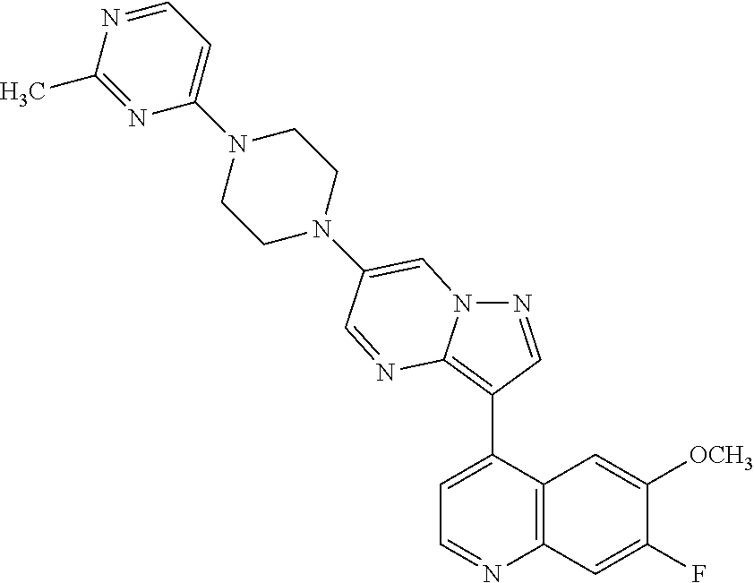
N1=CC(C2=CC=NC3=C2C=C([OCH3])C(F)=C3)=C2N1C=C(N1CCN(C3=CC=NC(C)=N3)CC1)C=N2
